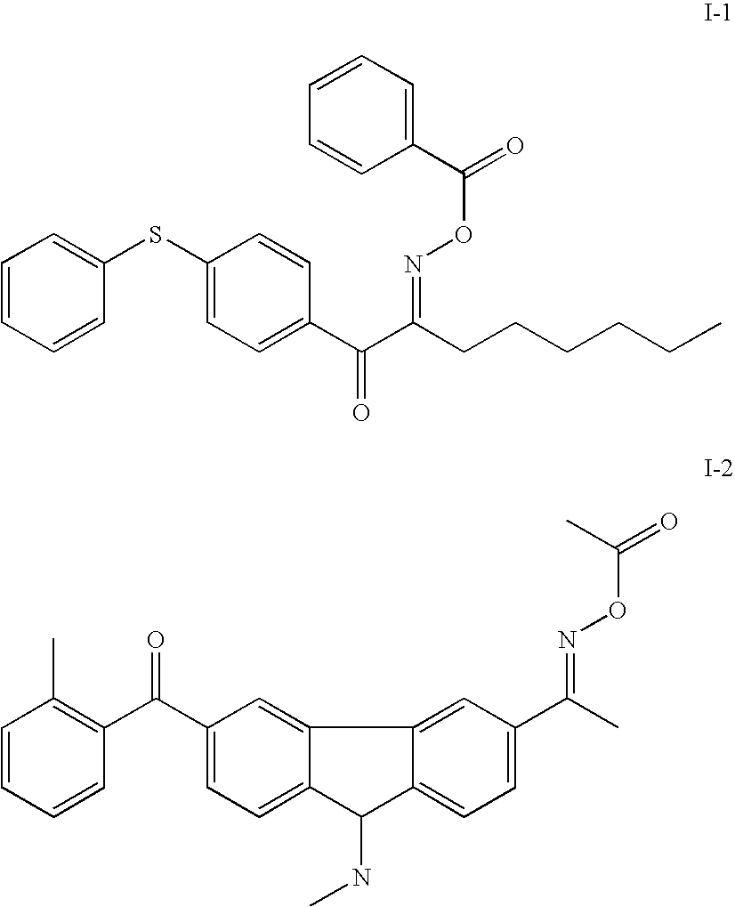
C1=CC=CC(SC2=CC=C(C(C(CCCCCC)=NOC(=O)C3=CC=CC=C3)=O)C=C2)=C1.C1=CC=CC(C(C2=CC=C3C(=C2)C2=CC(C(C)=NOC(=O)C)=CC=C2C3NC)=O)=C1C
